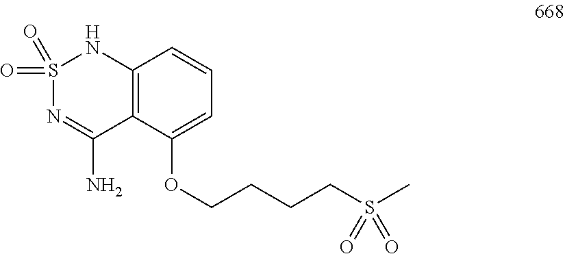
S1(=O)(=O)N=C(N)C2=C(N1)C=CC=C2OCCCCS(C)(=O)=O
